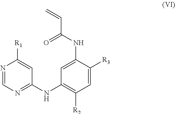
[R1]C1=CC(NC2=C([R2])C=C([R3])C(NC(=O)C=C)=C2)=NC=N1
